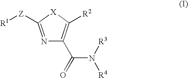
N1=C([Z][R1])[X]C([R2])=C1C(=O)N([R3])[R4]
